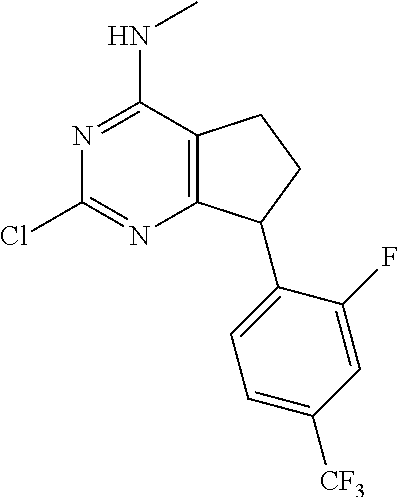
N1=C(NC)C2=C(N=C1Cl)C(C1=CC=C([CF3])C=C1F)CC2
